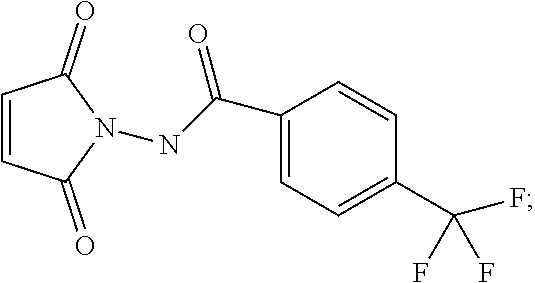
C1=CC(=O)N(NC(C2=CC=C(C(F)(F)F)C=C2)=O)C1=O
